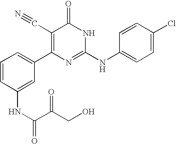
C1(NC(C(CO)=O)=O)=CC(C2=C(C#N)C(=O)NC(NC3=CC=C(Cl)C=C3)=N2)=CC=C1
